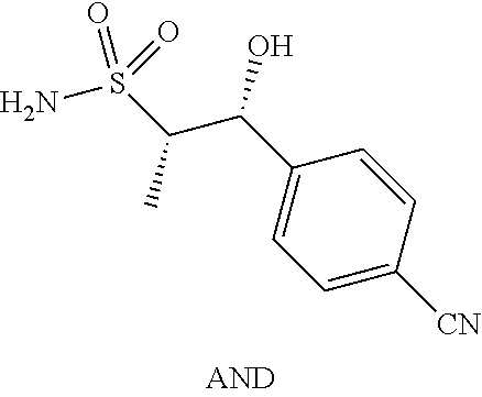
C1=C([CN])C=CC(C(C(S(N)(=O)=O)C)O)=C1
